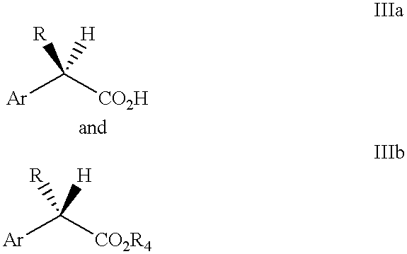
[Ar]C([CO2H])([R])[H].[Ar]C([CO2R4])([R])[H]
